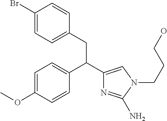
C1=C(OC)C=CC(C(C2=CN(CCCO)C(N)=N2)CC2=CC=C(Br)C=C2)=C1
